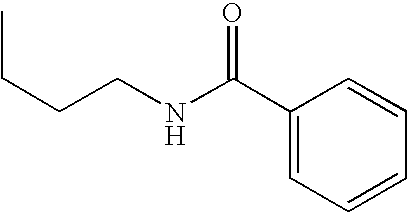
CCCCNC(C1=CC=CC=C1)=O
